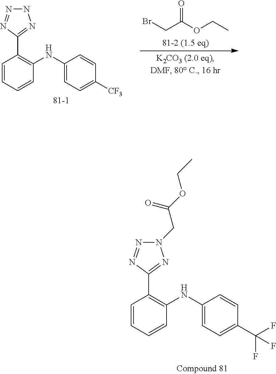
C(C(OCC)=O)Br.C1=CC=CC(NC2=CC=C([CF3])C=C2)=C1C1=NNN=N1.C1=CC=CC(NC2=CC=C(C(F)(F)F)C=C2)=C1C1=NN(CC(OCC)=O)N=N1
